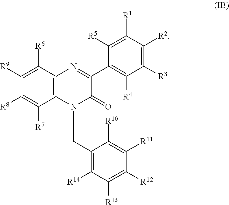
C1([R5])=C([R1])C([R2])=C([R3])C([R4])=C1C1=NC2=C(N(CC3=C([R14])C([R13])=C([R12])C([R11])=C3[R10])C1=O)C([R7])=C([R8])C([R9])=C2[R6]
